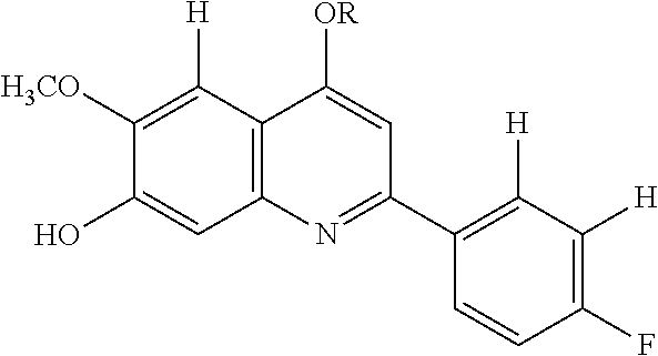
C12=C(C([H])=C([H3CO])C(O)=C1)C([OR])=CC(C1=C([H])C([H])=C(F)C=C1)=N2
